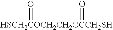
[HSCH2COCH2CH2OCCH2SH](=O)=O
